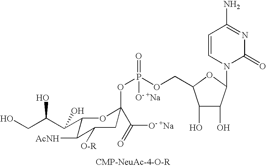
C1(C(C(CO)O)O)C([AcNH])C([O-R])CC(OP(=O)(OCC2C(O)C(O)C(N3C(=O)N=C(N)C=C3)O2)[O- +Na])(C(=O)[O- +Na])O1
